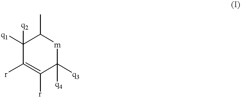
C1([q2])([q1])C([r])=C([r])C([q4])([q3])[m]C1C
